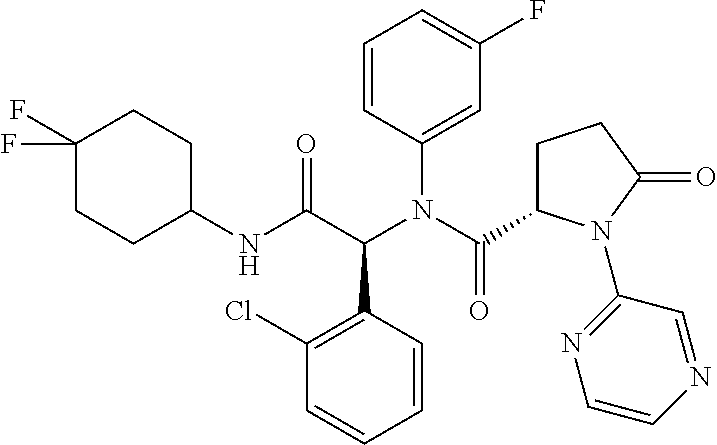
C1(Cl)=C(C(C(NC2CCC(F)(F)CC2)=O)N(C(C2CCC(=O)N2C2=NC=CN=C2)=O)C2=CC(F)=CC=C2)C=CC=C1
